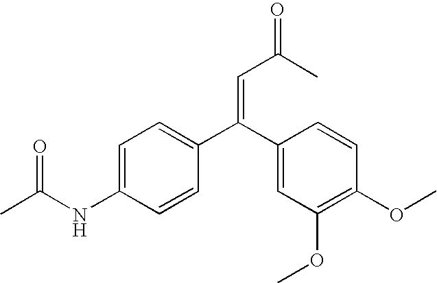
C1=C(C(C2=CC(OC)=C(OC)C=C2)=CC(C)=O)C=CC(NC(C)=O)=C1
